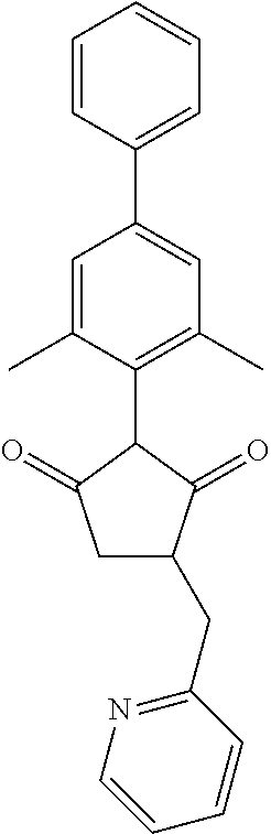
C1=C(C)C(C2C(=O)CC(CC3=NC=CC=C3)C2=O)=C(C)C=C1C1=CC=CC=C1
